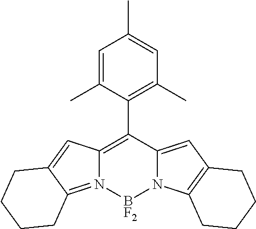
C12=C(C3=C(C)C=C(C)C=C3C)C3=CC4=C(N3[BF2]N1=C1C(=C2)CCCC1)CCCC4
